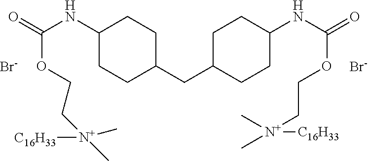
C(C1CCC(NC(=O)OCC[N+](C)([C16H33])C)CC1)C1CCC(NC(=O)OCC[N+](C)(C)[C16H33])CC1.[Br-].[Br-]
